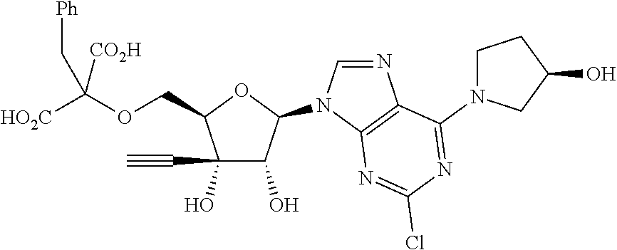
C(C1C(O)(C#C)C(O)C(N2C=NC3=C2N=C(Cl)N=C3N2CCC(O)C2)O1)OC([HO2C])([CO2H])C[Ph]
